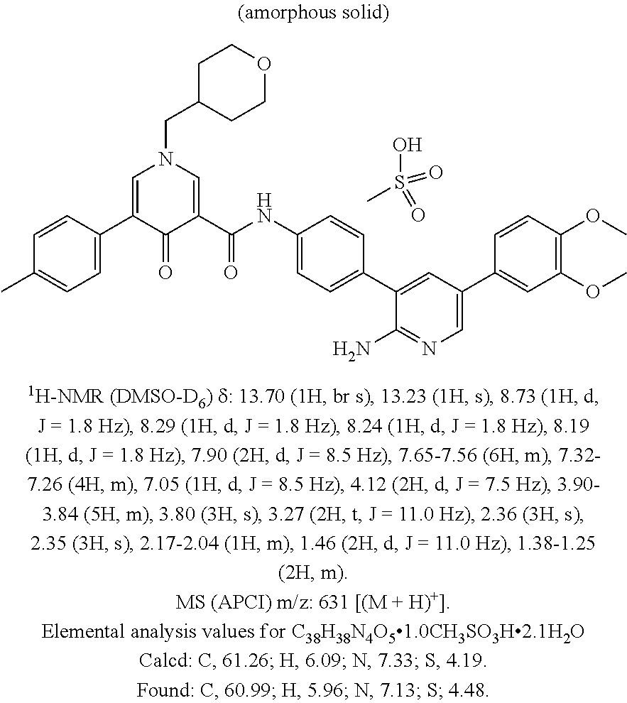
CS(O)(=O)=O.C1=C(C2=CN(CC3CCOCC3)C=C(C(NC3=CC=C(C4=CC(C5=CC(OC)=C(OC)C=C5)=CN=C4N)C=C3)=O)C2=O)C=CC(C)=C1
